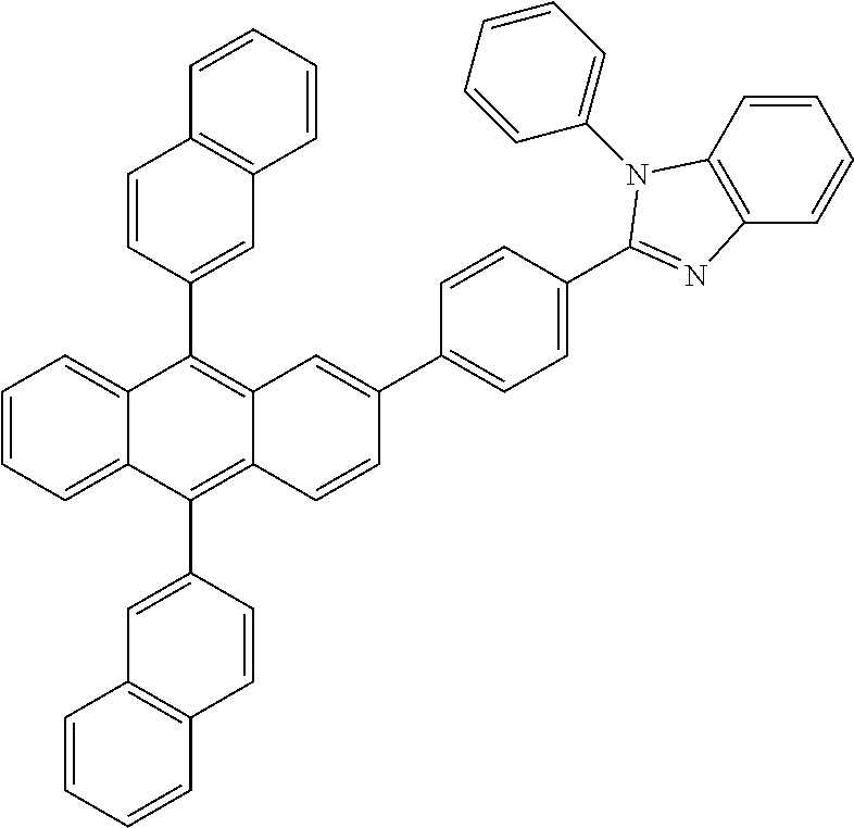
C1=CC=C2C(=C1)C(C1=CC3=C(C=C1)C=CC=C3)=C1C(=C2C2=CC3=C(C=C2)C=CC=C3)C=CC(C2=CC=C(C3=NC4=C(C=CC=C4)N3C3=CC=CC=C3)C=C2)=C1
